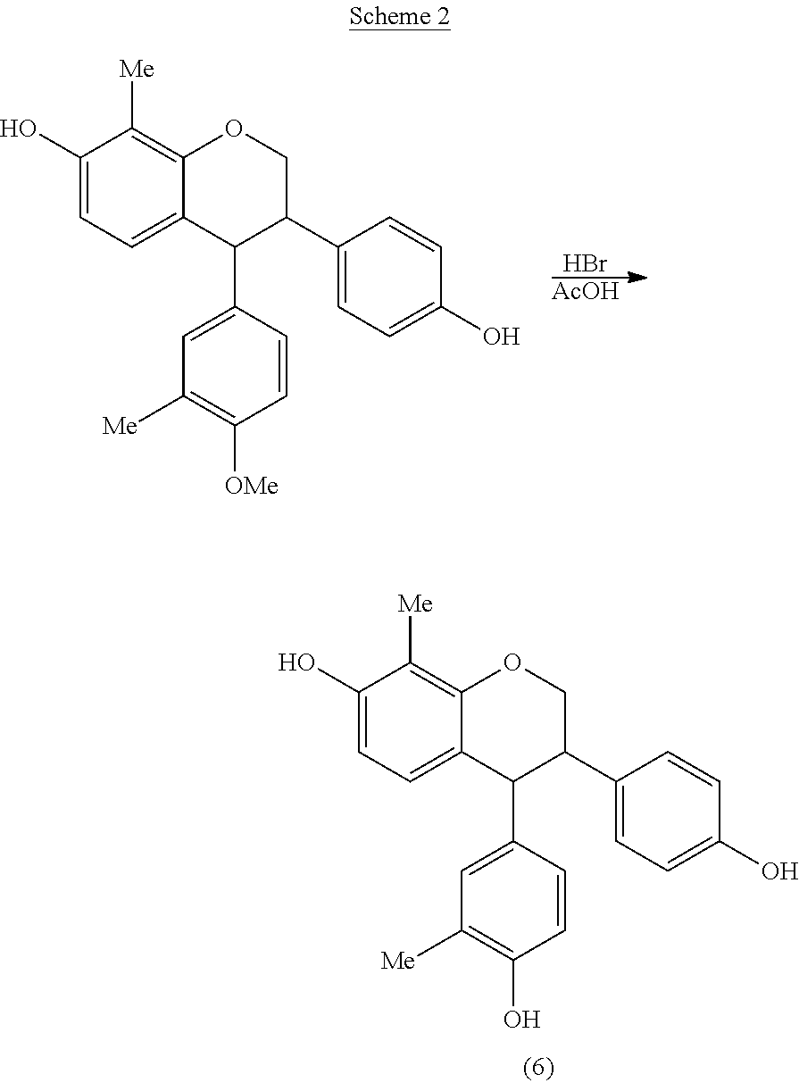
C1=CC(O)=CC=C1C1C(C2=CC([Me])=C(O)C=C2)C2=CC=C(O)C([Me])=C2OC1.C1=CC([OMe])=C([Me])C=C1C1C2=CC=C(O)C([Me])=C2OCC1C1=CC=C(O)C=C1.Br.[AcOH]
